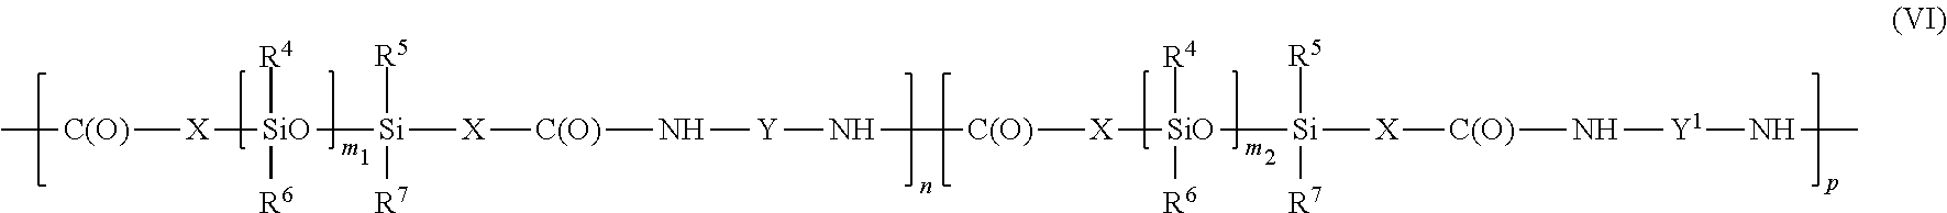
C[C(O)][X][SiO]([Si]([X][C(O)]N[Y]N[C(O)][X][SiO]([Si]([X][C(O)]N[Y1]NC)([R5])[R7])([R4])[R6])([R5])[R7])([R4])[R6]
